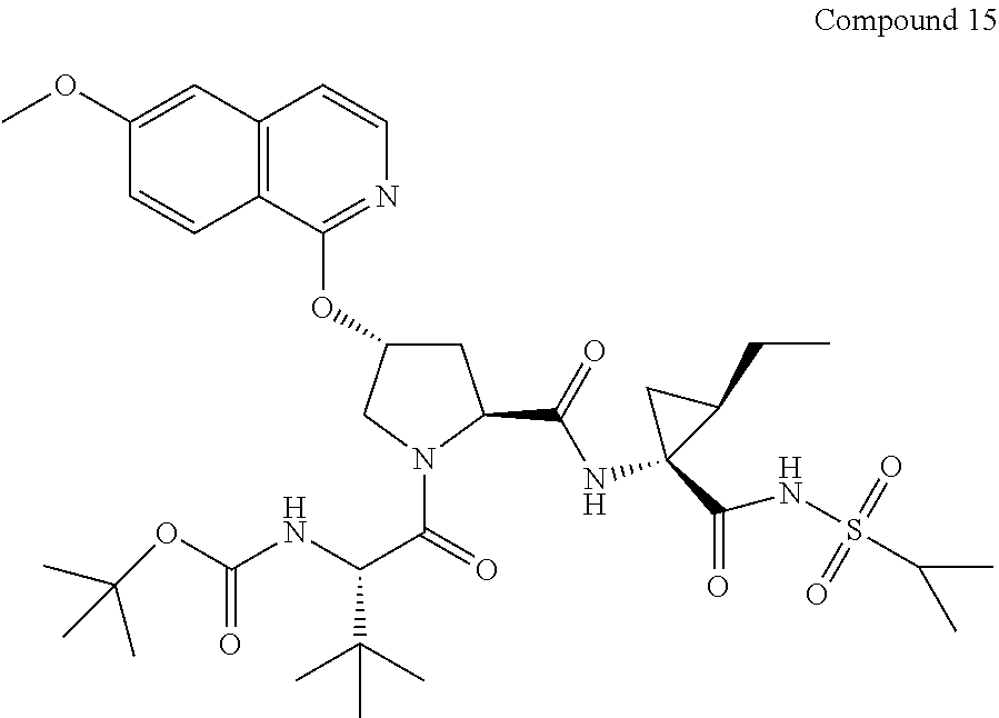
C12=C(C(OC3CC(C(NC4(C(NS(=O)(=O)C(C)C)=O)C(CC)C4)=O)N(C(=O)C(NC(OC(C)(C)C)=O)C(C)(C)C)C3)=NC=C1)C=CC(OC)=C2
